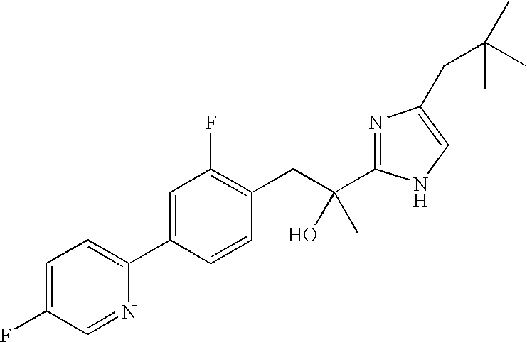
C1=C(F)C=NC(C2=CC(F)=C(CC(C)(O)C3=NC(CC(C)(C)C)=CN3)C=C2)=C1
